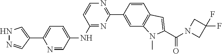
C1(NC2=CC=C(C3=CNN=C3)N=C2)=NC(C2=CC3=C(C=C2)C=C(C(N2CC(F)(F)C2)=O)N3C)=NC=C1
